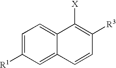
C1=C([R1])C=C2C(=C1)C([X])=C([R3])C=C2
